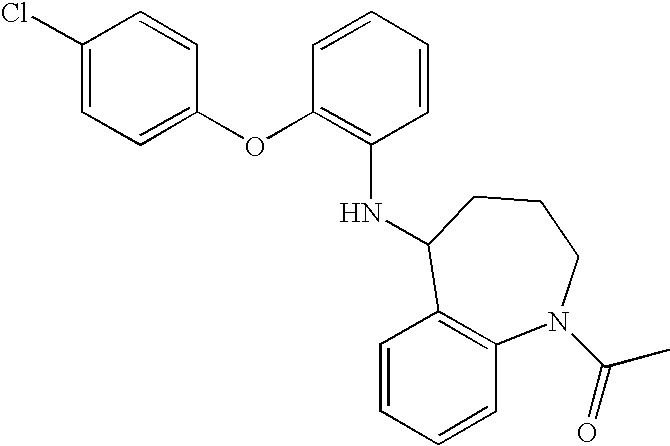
C1(Cl)=CC=C(OC2=C(NC3C4=C(C=CC=C4)N(C(C)=O)CCC3)C=CC=C2)C=C1
